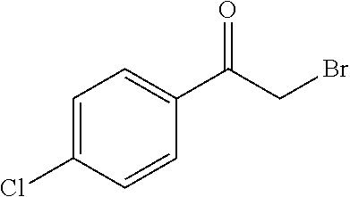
C1=C(C(=O)CBr)C=CC(Cl)=C1
